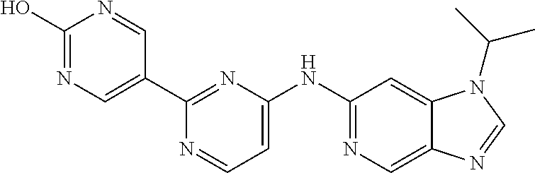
C1(C2=CN=C(O)N=C2)=NC(NC2=NC=C3C(=C2)N(C(C)C)C=N3)=CC=N1
